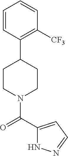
C1CN(C(C2=CC=NN2)=O)CCC1C1=C([CF3])C=CC=C1
